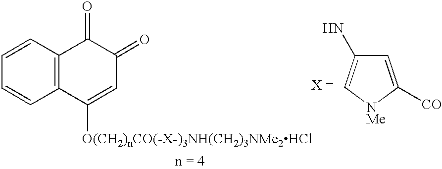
C1=CC2=C(C=C1)C([O(CH2)nCO(-X-)3NH(CH2)3NMe2HCl])=CC(=O)C2=O.C1=C([CO])[NMe]C=C1N
